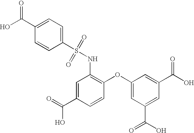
C1=C(C(=O)O)C=CC(OC2=CC(C(O)=O)=CC(C(O)=O)=C2)=C1NS(=O)(=O)C1=CC=C(C(O)=O)C=C1
